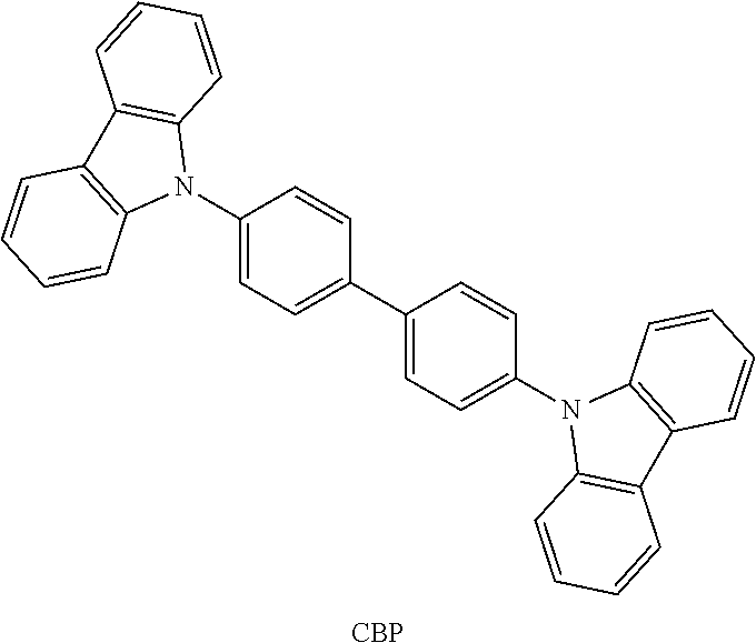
C1(N2C3=C(C4=C2C=CC=C4)C=CC=C3)=CC=C(C2=CC=C(N3C4=C(C5=C3C=CC=C5)C=CC=C4)C=C2)C=C1.[CBP]
